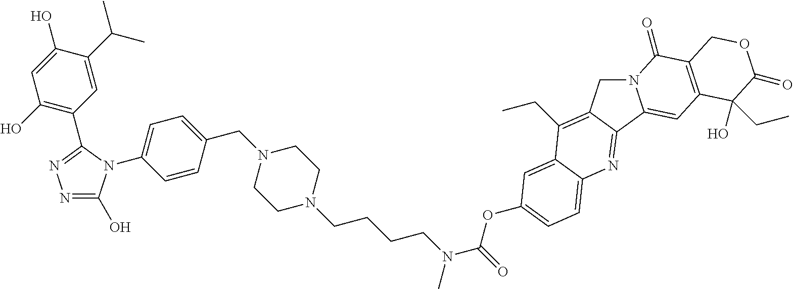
C1=C(O)C(C(C)C)=CC(C2=NN=C(O)N2C2=CC=C(CN3CCN(CCCCN(C(=O)OC4=CC=C5C(=C4)C(CC)=C4CN6C(=CC7=C(C6=O)COC(=O)C7(O)CC)C4=N5)C)CC3)C=C2)=C1O
